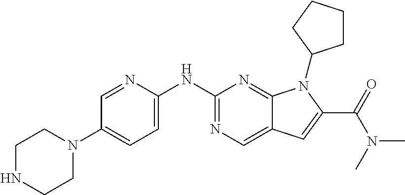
C1NCCN(C2=CC=C(NC3=NC=C4C(=N3)N(C3CCCC3)C(C(=O)N(C)C)=C4)N=C2)C1
